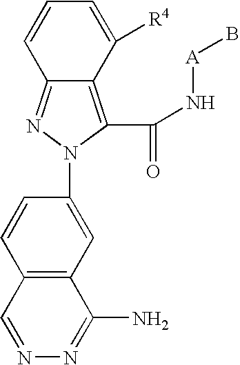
C12=C(C(N[A]B)=O)N(C3=CC4=C(C=C3)C=NN=C4N)N=C1C=CC=C2[R4]
